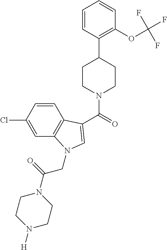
C1=CC(Cl)=CC2=C1C(C(=O)N1CCC(C3=C(OC(F)(F)F)C=CC=C3)CC1)=CN2CC(=O)N1CCN([H])CC1
